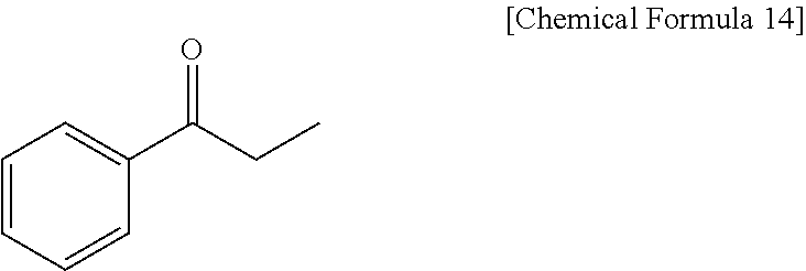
C1=CC=CC(C(CC)=O)=C1
